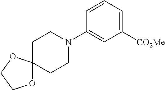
C1CN(C2=CC([CO2Me])=CC=C2)CCC12OCCO2
